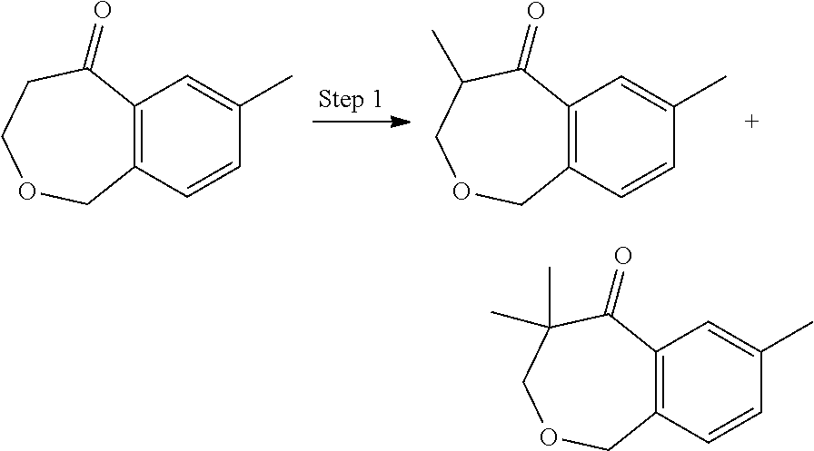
C12=C(C=CC(C)=C1)COCCC2=O.C12=C(C=CC(C)=C1)COCC(C)C2=O.C12=C(C=CC(C)=C1)COCC(C)(C)C2=O
